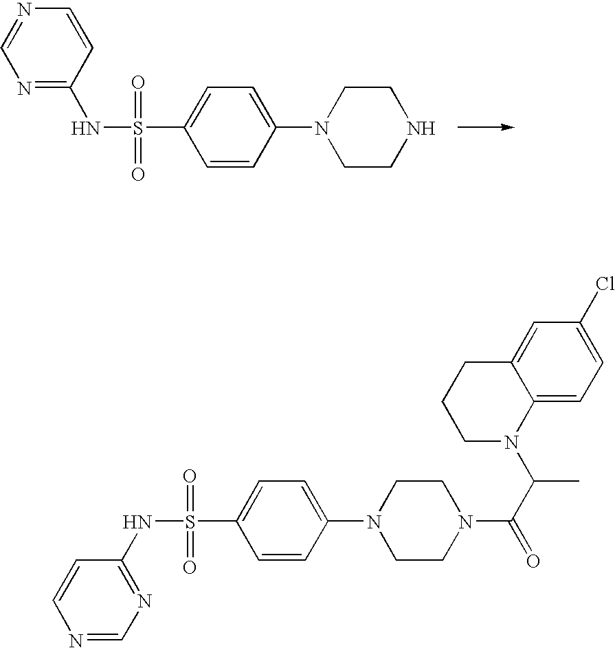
N(S(=O)(=O)C1=CC=C(N2CCNCC2)C=C1)C1=NC=NC=C1.N(S(=O)(=O)C1=CC=C(N2CCN(C(C(N3C4=CC=C(Cl)C=C4CCC3)C)=O)CC2)C=C1)C1=NC=NC=C1
